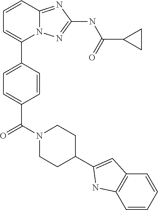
C1=CC2=NC(NC(C3CC3)=O)=NN2C(C2=CC=C(C(N3CCC(C4=CC5=C(C=CC=C5)N4)CC3)=O)C=C2)=C1
